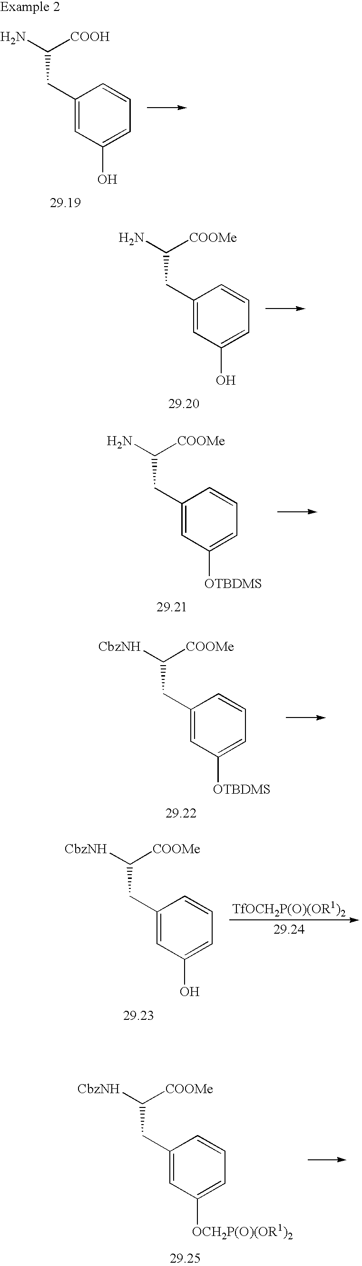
NC([COOMe])CC1=CC(O)=CC=C1.NC([COOMe])CC1=CC([OTBDMS])=CC=C1.[CbzNH]C([COOMe])CC1=CC([OTBDMS])=CC=C1.NC([COOH])CC1=CC(O)=CC=C1.[CbzNH]C([COOMe])CC1=CC(O)=CC=C1.[CbzNH]C([COOMe])CC1=CC([OCH2P(O)(OR1)2])=CC=C1
